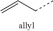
C=CCC
